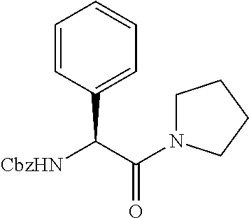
C1=CC(C(C(=O)N2CCCC2)[CbzHN])=CC=C1
